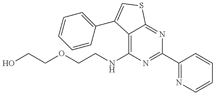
OCCOCCNC1=C2C(=NC(C3=NC=CC=C3)=N1)SC=C2C1=CC=CC=C1
